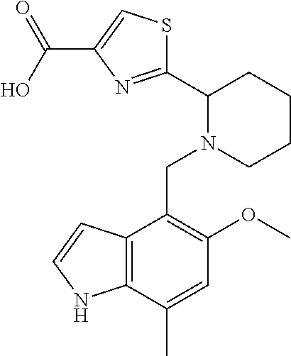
C1(C2N(CC3=C(OC)C=C(C)C4=C3C=CN4)CCCC2)=NC(C(O)=O)=CS1
